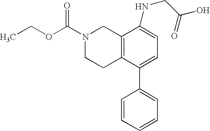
C12=C(C(C3=CC=CC=C3)=CC=C1NCC(O)=O)CCN(C(OCC)=O)C2
